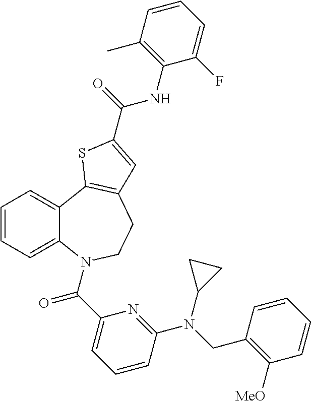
C1=CC=C2C(=C1)C1=C(CCN2C(C2=CC=CC(N(CC3=C([MeO])C=CC=C3)C3CC3)=N2)=O)C=C(C(NC2=C(C)C=CC=C2F)=O)S1
